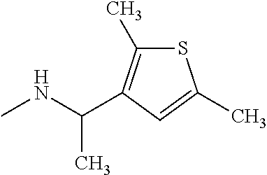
N(C)C(C)C1=C(C)SC(C)=C1
